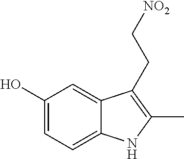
C1(O)=CC=C2C(=C1)C(CC[NO2])=C(C)N2
